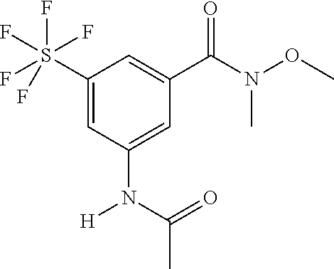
C1(S(F)(F)(F)(F)F)=CC(N([H])C(=O)C)=CC(C(N(OC)C)=O)=C1
